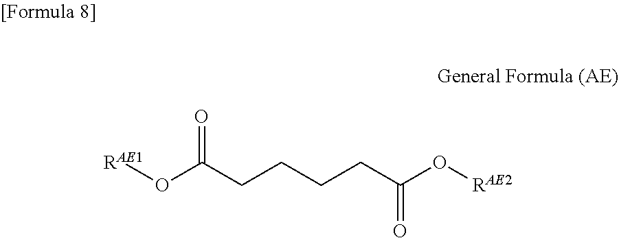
O(C(CCCCC(O[RAE2])=O)=O)[RAE1]
